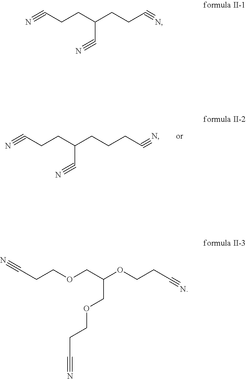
N#CCCC(CCCC#N)C#N.N#CCCC(CCC#N)C#N.C(COCC(OCCC#N)COCCC#N)C#N
